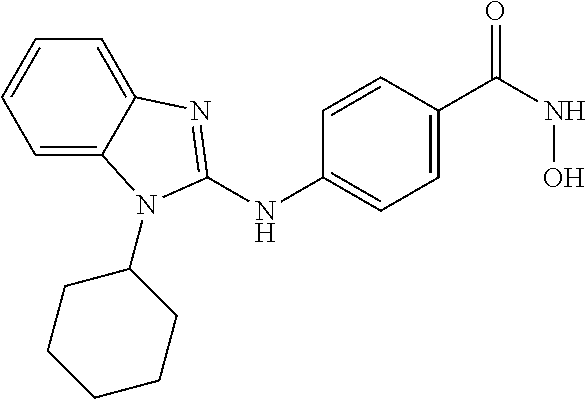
C12=CC=CC=C1N(C1CCCCC1)C(NC1=CC=C(C(NO)=O)C=C1)=N2
